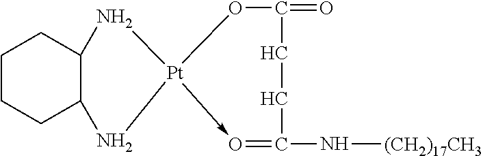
C1CCC2C(C1)N[Pt]1(->O=C(N[(CH2)17CH3])CCC(=O)O1)N2
